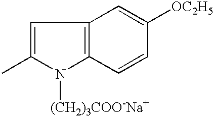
C1=C(C)N([(CH2)3COO-Na+])C2=C1C=C([OC2H5])C=C2
